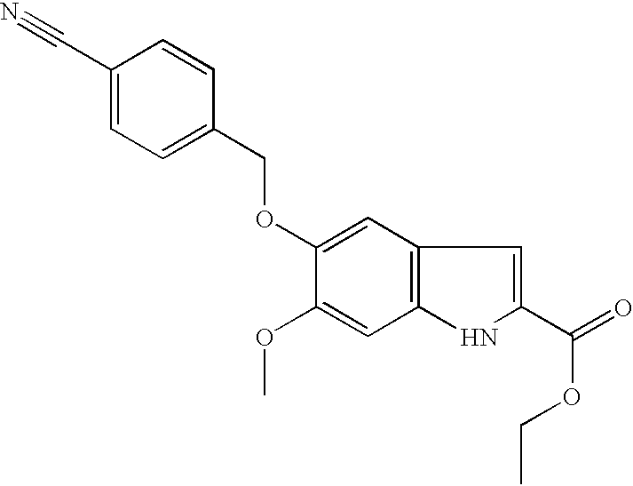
C1(OC)=CC2=C(C=C1OCC1=CC=C(C#N)C=C1)C=C(C(OCC)=O)N2
